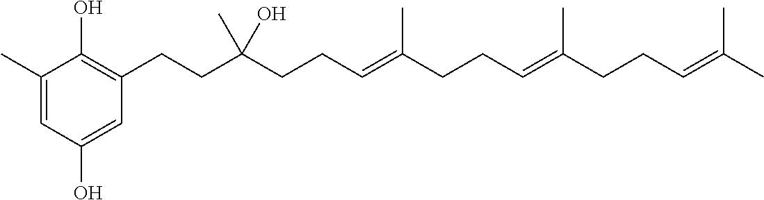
C1(C)=CC(O)=CC(CCC(CCC=C(CCC=C(CCC=C(C)C)C)C)(O)C)=C1O
